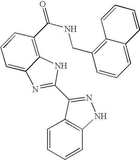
C1=CC=CC2=C1C(C1=NC3=CC=CC(C(=O)NCC4=C5C(=CC=C4)C=CC=C5)=C3N1)=NN2
